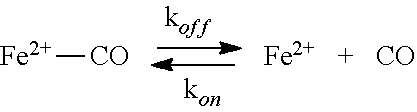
[Fe][CO].[Fe].[CO]
